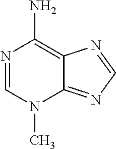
N1=CN(C)C2=NC=NC2=C1N
